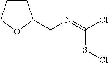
C1CCOC1CN=C(Cl)SCl
